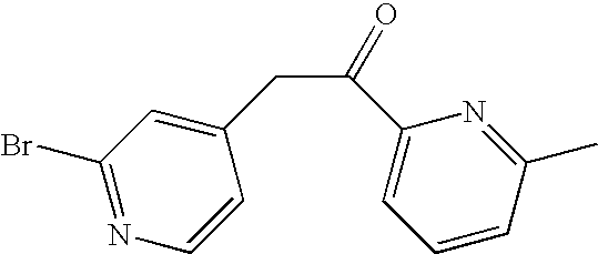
C1(Br)=NC=CC(CC(C2=CC=CC(C)=N2)=O)=C1
